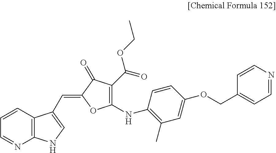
C1=NC2=C(C=C1)C(C=C1OC(NC3=C(C)C=C(OCC4=CC=NC=C4)C=C3)=C(C(=O)OCC)C1=O)=CN2
